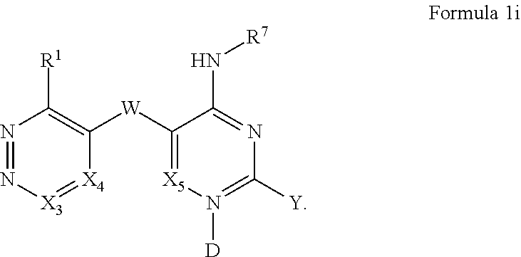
N1=N[X3]=[X4]C([W]C2=[X5]N([D])=C([Y])N=C2N[R7])=C1[R1]
